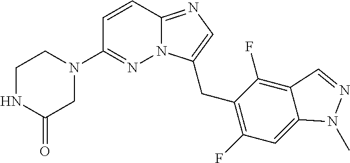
C1NC(=O)CN(C2=NN3C(=NC=C3CC3=C(F)C=C4C(=C3F)C=NN4C)C=C2)C1
